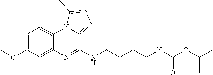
C1=C(OC)C=C2C(=C1)N1C(=NN=C1C)C(NCCCCNC(OC(C)C)=O)=N2
